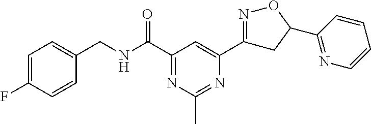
C1=C(F)C=CC(CNC(C2=NC(C)=NC(C3=NOC(C4=NC=CC=C4)C3)=C2)=O)=C1
